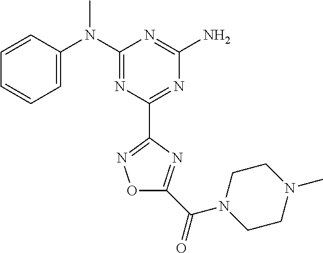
C1=CC(N(C2=NC(C3=NOC(C(=O)N4CCN(C)CC4)=N3)=NC(N)=N2)C)=CC=C1
